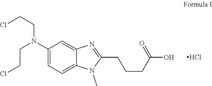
C1(N(CCCl)CCCl)=CC=C2C(=C1)N=C(CCCC(=O)O)N2C.[HCl]
